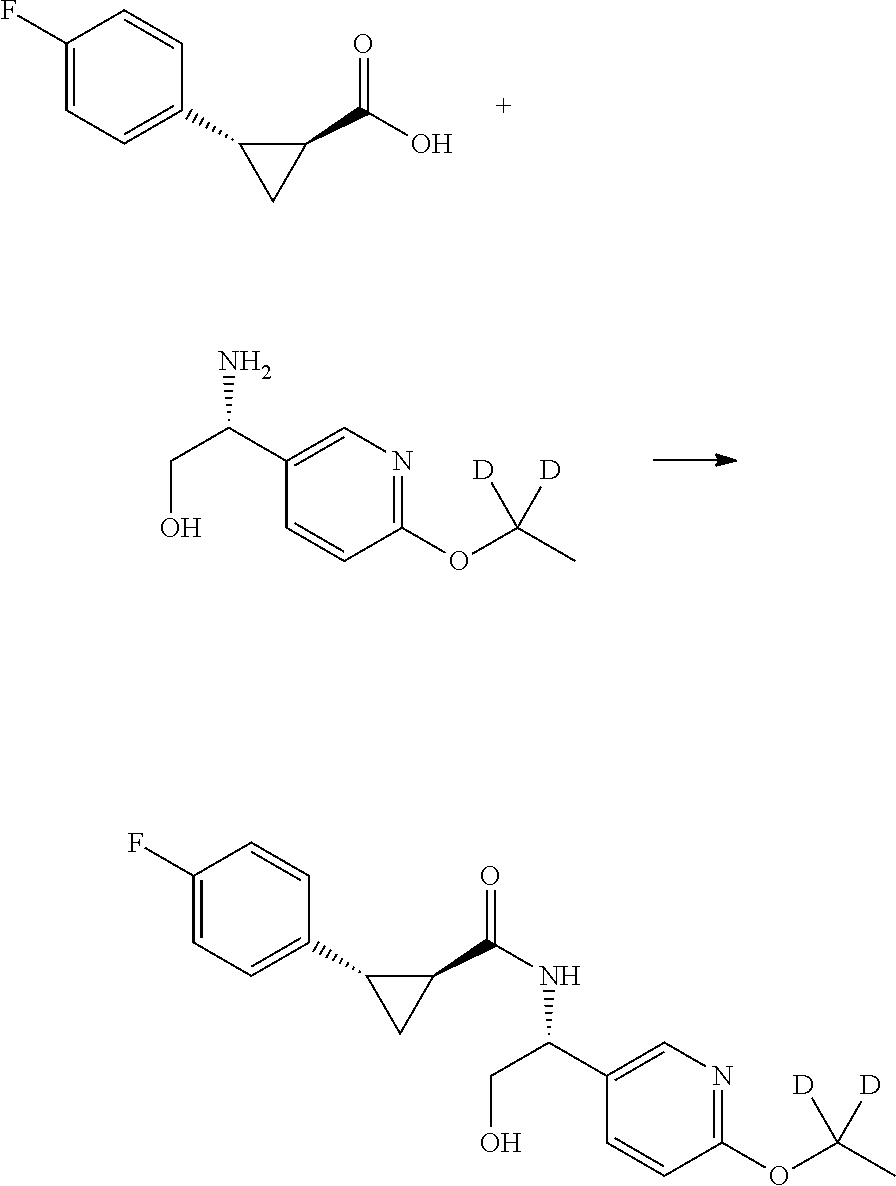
C1(F)=CC=C(C2CC2C(O)=O)C=C1.C1(OC(C)([D])[D])=NC=C(C(CO)N)C=C1.C1(F)=CC=C(C2CC2C(=O)NC(C2=CN=C(OC(C)([D])[D])C=C2)CO)C=C1
